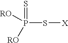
S=P([RO])([RO])S[X]
